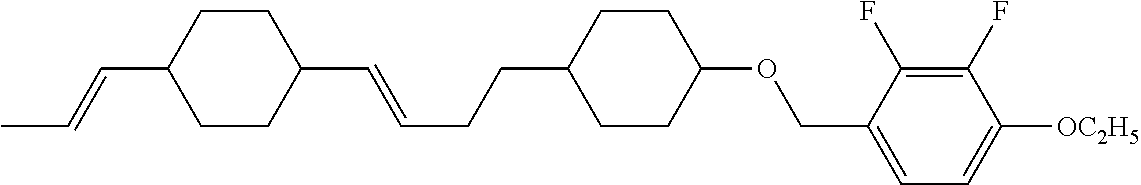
C(OC1CCC(CCC=CC2CCC(C=CC)CC2)CC1)C1=CC=C([OC2H5])C(F)=C1F
